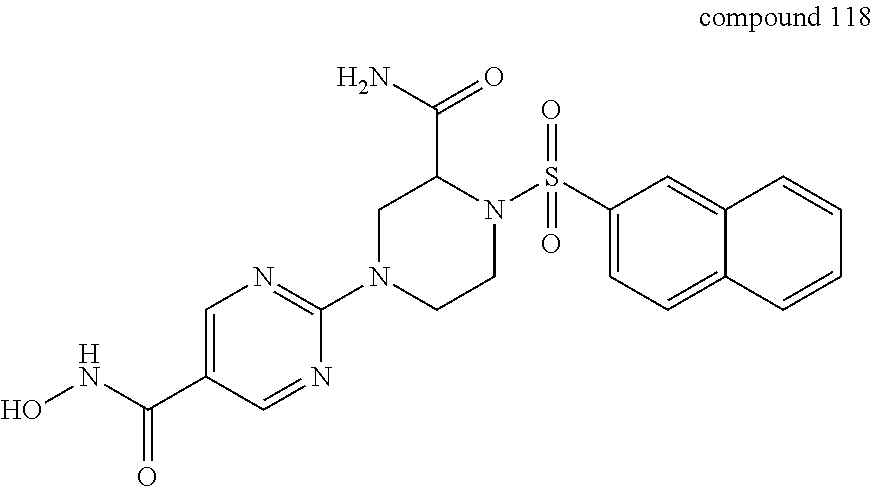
C1=C(C(NO)=O)C=NC(N2CCN(S(C3=CC=C4C(=C3)C=CC=C4)(=O)=O)C(C(=O)N)C2)=N1
